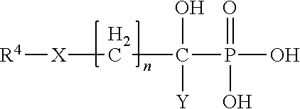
[R4][X]CC(P(O)(=O)O)(O)[Y]
